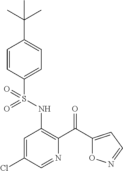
C1=CC(S(NC2=C(C(C3=CC=NO3)=O)N=CC(Cl)=C2)(=O)=O)=CC=C1C(C)(C)C
